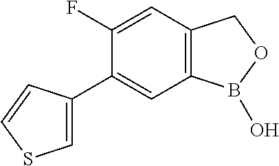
C1=C(C2=CC3=C(C=C2F)COB3O)C=CS1
